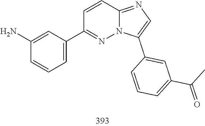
C12=NC=C(C3=CC(C(C)=O)=CC=C3)N1N=C(C1=CC=CC(N)=C1)C=C2
